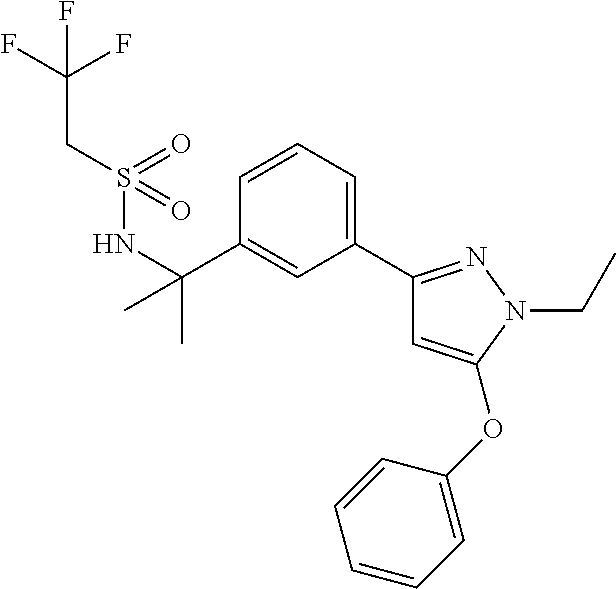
C1=CC=C(C2=NN(CC)C(OC3=CC=CC=C3)=C2)C=C1C(NS(CC(F)(F)F)(=O)=O)(C)C
